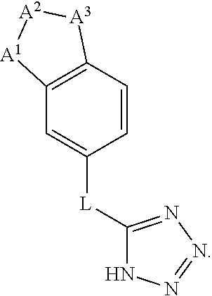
C1=CC2=C(C=C1[L]C1=NN=NN1)[A1][A2][A3]2
